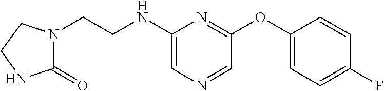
C1(NCCN2C(=O)NCC2)=CN=CC(OC2=CC=C(F)C=C2)=N1
